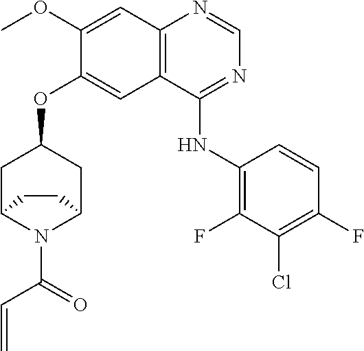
C(C=C)(N1C2CC(OC3=CC4=C(N=CN=C4NC4=C(F)C(Cl)=C(F)C=C4)C=C3OC)CC1CC2)=O
